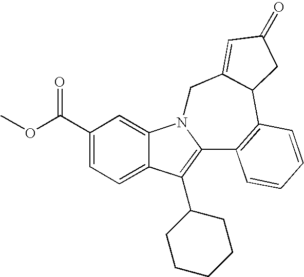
C1(C(OC)=O)=CC=C2C(=C1)N1C(=C2C2CCCCC2)C2=C(C3C(=CC(=O)C3)C1)C=CC=C2
